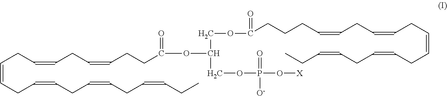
C(=CCC=CCC=CCC=CCC)CC=CCC=CCCC(=O)OC(COC(=O)CCCC=CCC=CCC=CCC=CCC=CCC)COP(=O)([O-])O[X]
